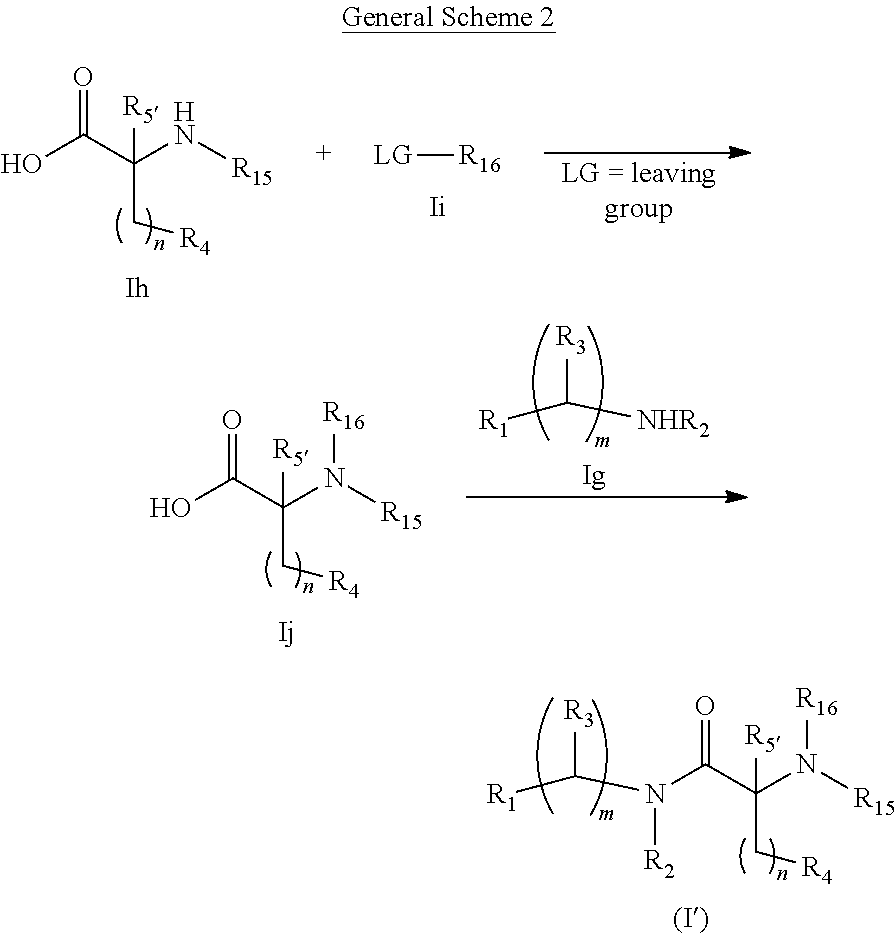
O=C(C(N[R15])(C[R4])[R5])O.[LG][R16].O=C(C(N([R15])[R16])(C[R4])[R5])O.[R3]C([NHR2])[R1].O=C(C(C[R4])([R5])N([R15])[R16])N(C([R3])[R1])[R2]
